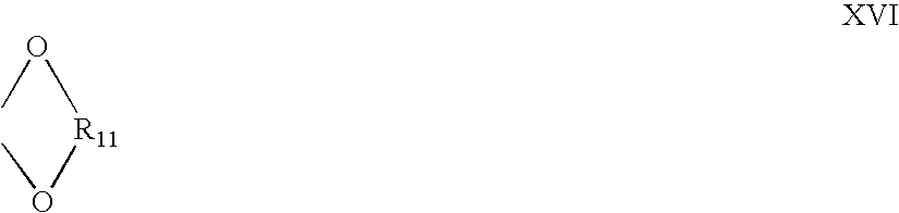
CO[R11]OC
